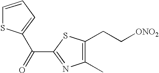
C(C1=NC(C)=C(CC[ONO2])S1)(=O)C1=CC=CS1
